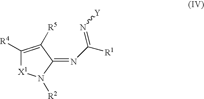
C1([R4])=C([R5])C(=NC([R1])=N[Y])N([R2])[X1]1
